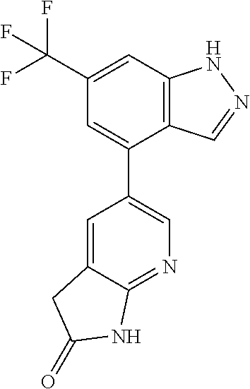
C12=C(C=C(C(F)(F)F)C=C1C1=CN=C3C(=C1)CC(=O)N3)NN=C2
